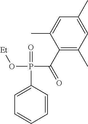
C1(C(=O)P(C2=CC=CC=C2)(O[Et])=O)=C(C)C=C(C)C=C1C
